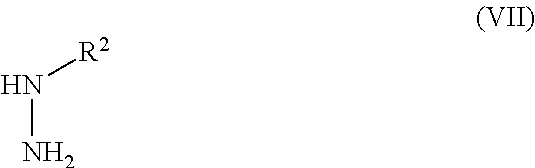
N(N)[R2]
